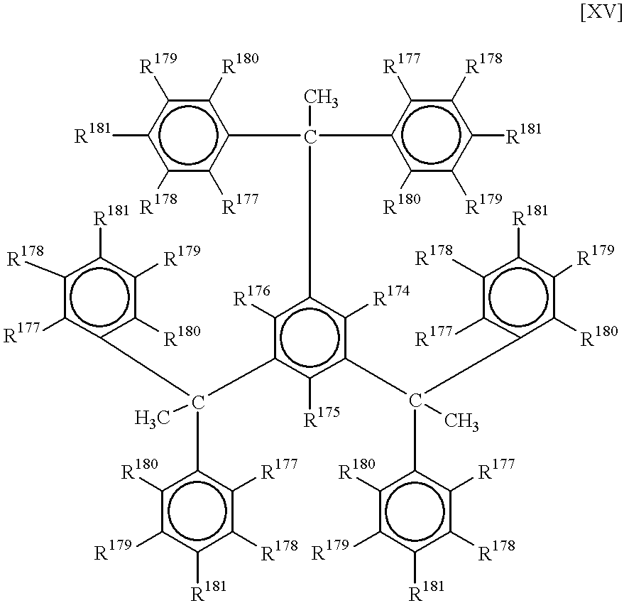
c1([R178])c([R177])c(C(c2c([R180])c([R179])c([R181])c([R178])c2[R177])(C)c2c([R176])c(C(C)(c3c([R180])c([R179])c([R181])c([R178])c3[R177])c3c([R180])c([R179])c([R181])c([R178])c3[R177])c([R175])c(C(C)(c3c([R180])c([R179])c([R181])c([R178])c3[R177])c3c([R180])c([R179])c([R181])c([R178])c3[R177])c2[R174])c([R180])c([R179])c1[R181]
